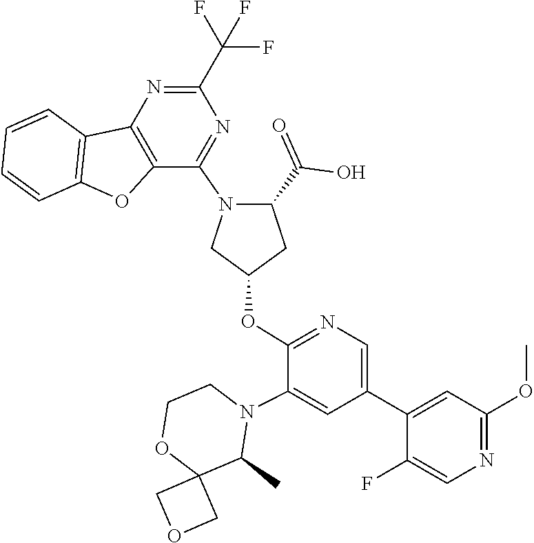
C12(COC1)OCCN(C1=CC(C3=CC(OC)=NC=C3F)=CN=C1OC1CN(C3=NC(C(F)(F)F)=NC4=C3OC3=C4C=CC=C3)C(C(=O)O)C1)C2C
